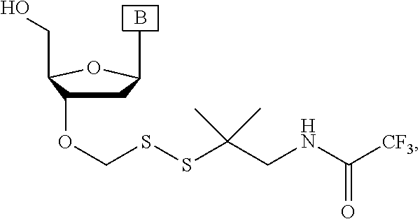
C1C(OCSSC(CNC([CF3])=O)(C)C)C(CO)OC1C.B
